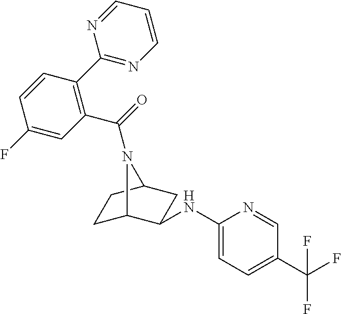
C1C2C(NC3=CC=C(C(F)(F)F)C=N3)CC(C1)N2C(=O)C1=C(C2=NC=CC=N2)C=CC(F)=C1
